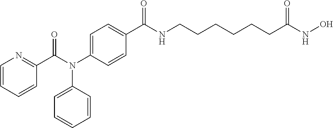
C1(N(C(=O)C2=NC=CC=C2)C2=CC=CC=C2)=CC=C(C(=O)NCCCCCCC(NO)=O)C=C1
